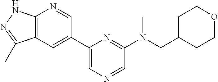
C1=C(C2=CC3=C(N=C2)NN=C3C)N=C(N(CC2CCOCC2)C)C=N1
